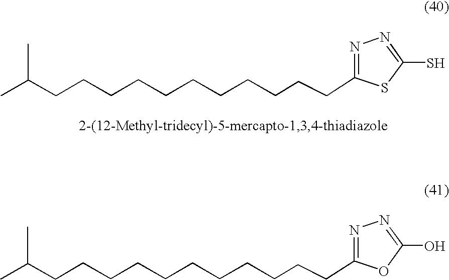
C(CCCCCCCCCC1=NN=C(O)O1)CC(C)C.C(CCCCCCCCCC1=NN=C(S)S1)CC(C)C
